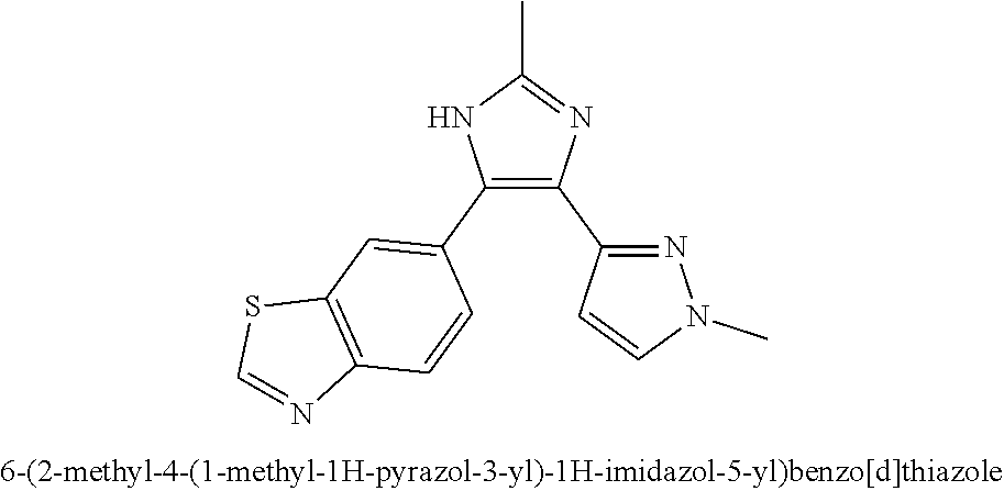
CC1=NC(C2=NN(C)C=C2)=C(C2=CC3=C(C=C2)N=CS3)N1
